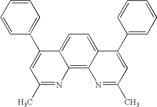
C1=C2C(=C3C(=C1)C(C1=CC=CC=C1)=CC(C)=N3)N=C(C)C=C2C1=CC=CC=C1
